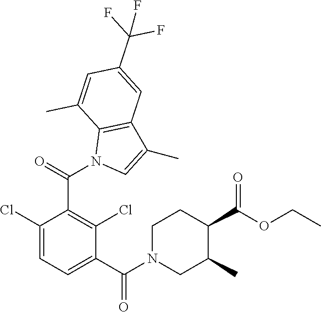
C1(C(N2C=C(C)C3=C2C(C)=CC(C(F)(F)F)=C3)=O)=C(Cl)C(C(N2CC(C)C(C(OCC)=O)CC2)=O)=CC=C1Cl
